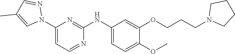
C1(N2N=CC(C)=C2)=CC=NC(NC2=CC=C(OC)C(OCCCN3CCCC3)=C2)=N1
